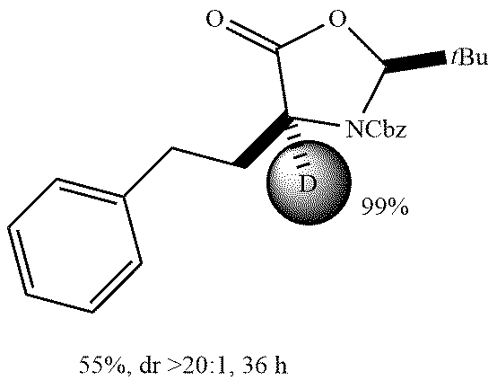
C1=CC=CC(CCC2([D])[NCbz]C([tBu])OC2=O)=C1
